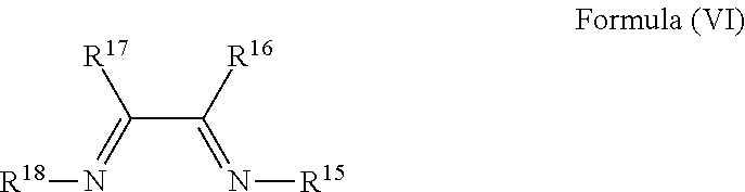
C(C(=N[R18])[R17])(=N[R15])[R16]
